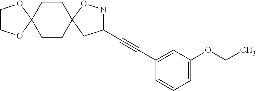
C12(CCC3(CC1)CC(C#CC1=CC(OCC)=CC=C1)=NO3)OCCO2
